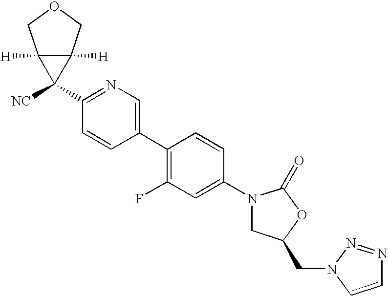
C1(N2CC(CN3C=CN=N3)OC2=O)=CC(F)=C(C2=CN=C(C3([NC])C4([H])C3([H])COC4)C=C2)C=C1
